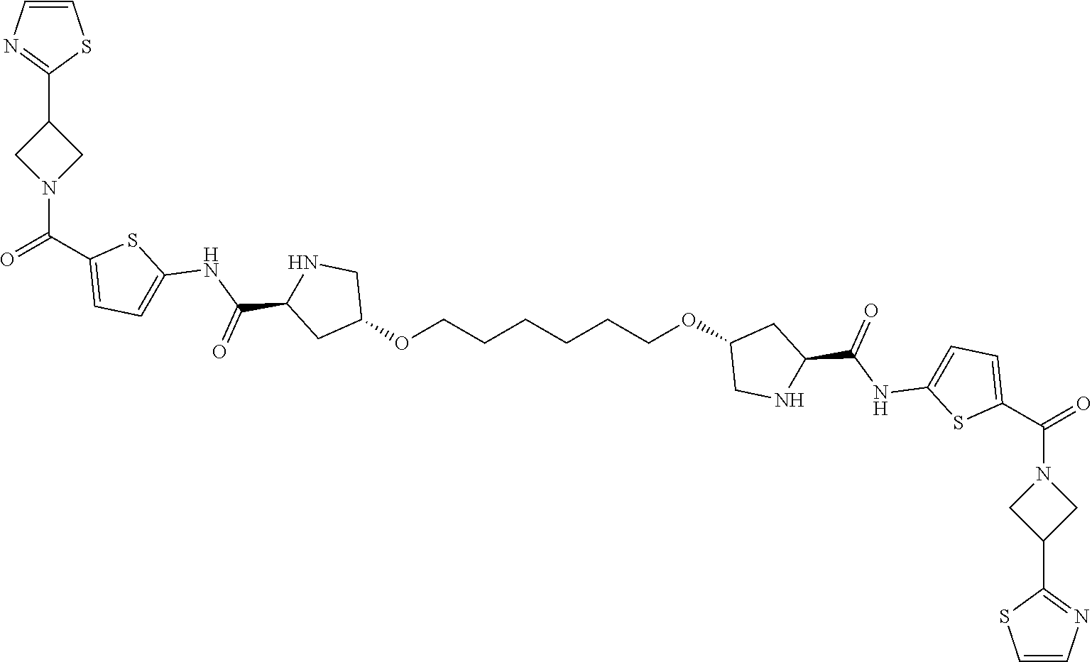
C1=CN=C(C2CN(C(C3=CC=C(NC(=O)C4CC(OCCCCCCOC5CC(C(NC6=CC=C(C(N7CC(C8=NC=CS8)C7)=O)S6)=O)NC5)CN4)S3)=O)C2)S1
